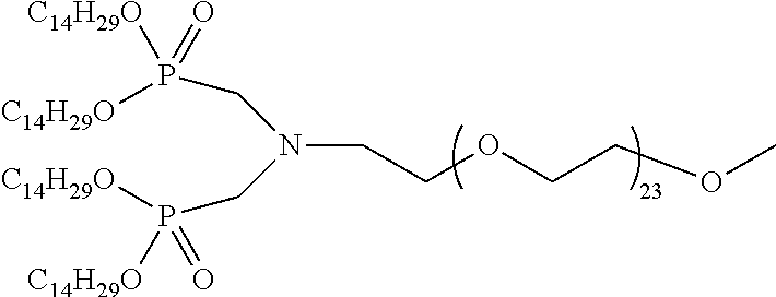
N(CCOCCOC)(CP([C14H29O])([C14H29O])=O)CP([C14H29O])([C14H29O])=O
